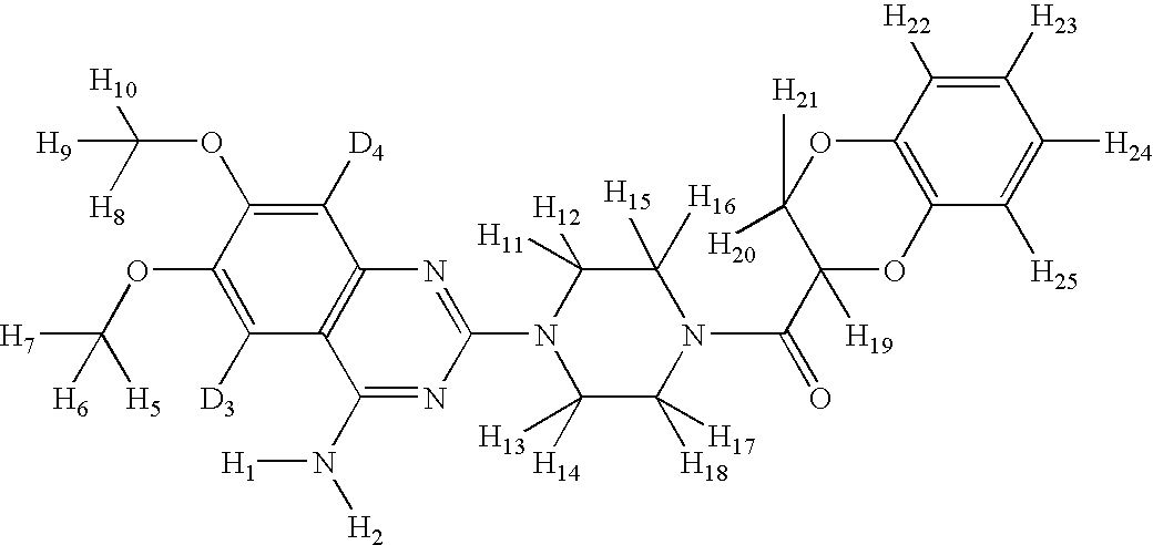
C1([H23])=C([H22])C2=C(C([H25])=C1[H24])OC(C(N1C([H15])([H16])C([H11])([H12])N(C3=NC4=C(C(N([H2])[H1])=N3)C([D3])=C(OC([H7])([H5])[H6])C(OC([H10])([H8])[H9])=C4[D4])C([H14])([H13])C1([H18])[H17])=O)([H19])C([H20])([H21])O2
